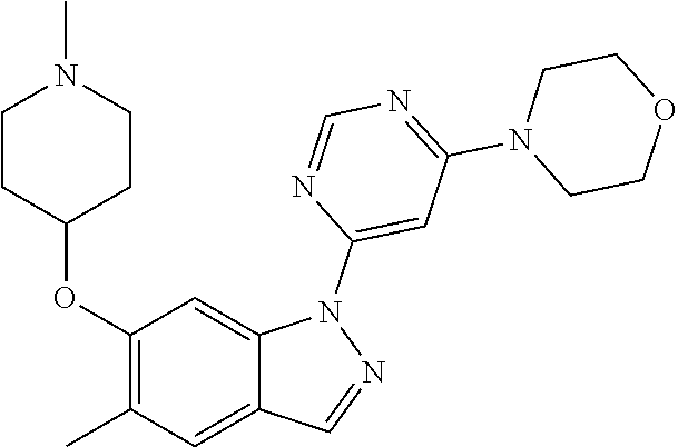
C1(OC2CCN(C)CC2)=C(C)C=C2C(=C1)N(C1=CC(N3CCOCC3)=NC=N1)N=C2
